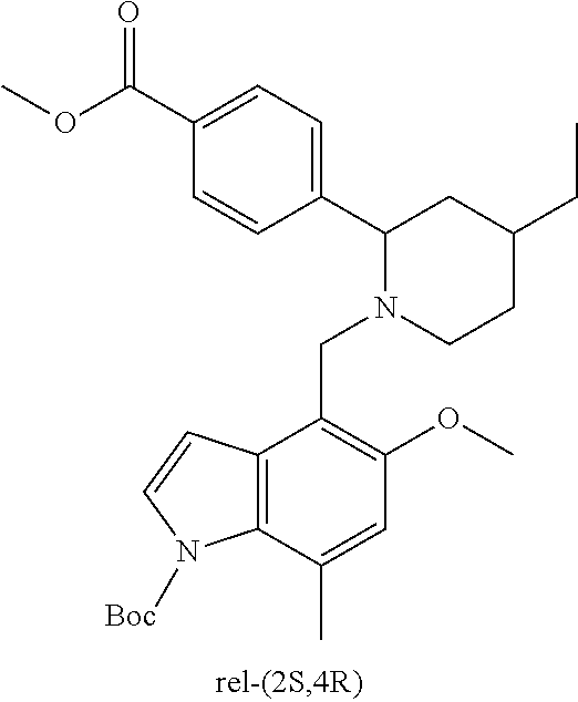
C1=CC(C2N(CC3=C(OC)C=C(C)C4=C3C=CN4[Boc])CCC(CC)C2)=CC=C1C(OC)=O
